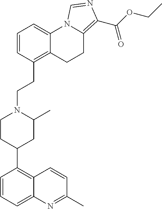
C1(C2=C3C(=CC=C2)N=C(C)C=C3)CC(C)N(CCC2=C3C(=CC=C2)N2C(=C(C(OCC)=O)N=C2)CC3)CC1
